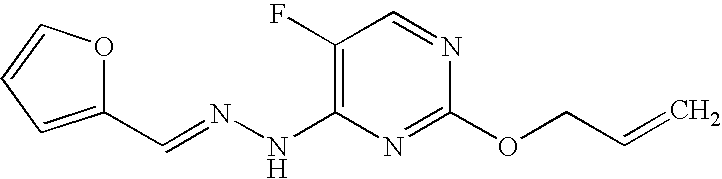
C1(F)=C(NN=CC2=CC=CO2)N=C(OCC=C)N=C1
